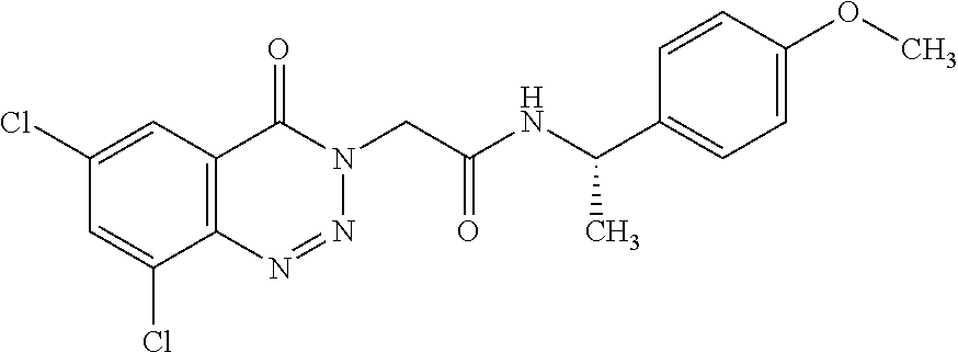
C1=C(Cl)C=C(Cl)C2=C1C(=O)N(CC(NC(C1=CC=C(OC)C=C1)C)=O)N=N2
